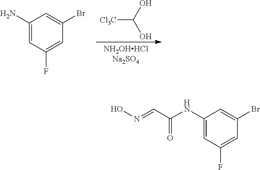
[Cl3C]C(O)O.C1(N)=CC(F)=CC(Br)=C1.C1(NC(C=NO)=O)=CC(F)=CC(Br)=C1
